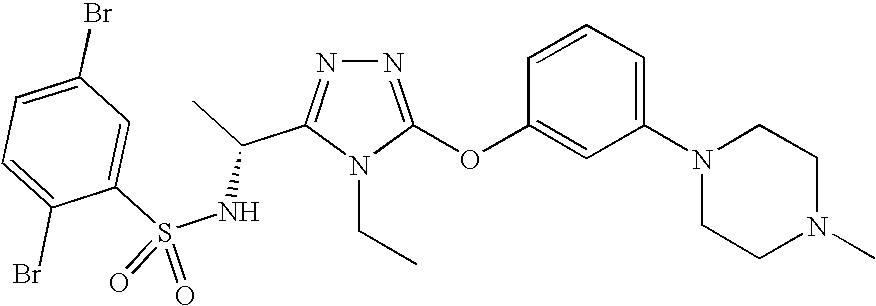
N1=C(OC2=CC(N3CCN(C)CC3)=CC=C2)N(CC)C(C(C)NS(C2=CC(Br)=CC=C2Br)(=O)=O)=N1
